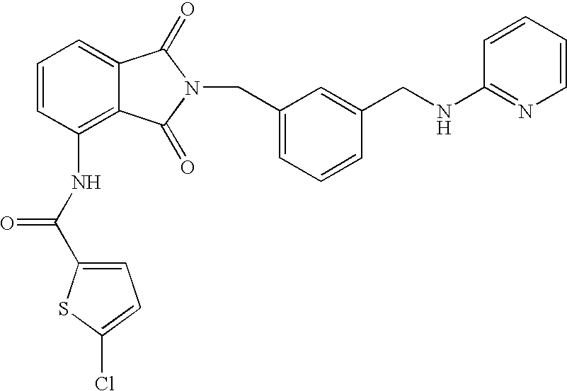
C1=C2C(=C(NC(C3=CC=C(Cl)S3)=O)C=C1)C(=O)N(CC1=CC=CC(CNC3=NC=CC=C3)=C1)C2=O
